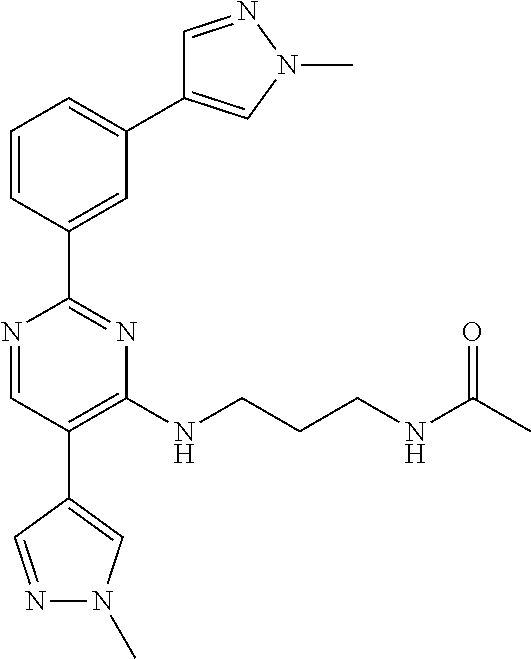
C1=C(C2=NC(NCCCNC(C)=O)=C(C3=CN(C)N=C3)C=N2)C=CC=C1C1=CN(C)N=C1
